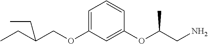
C(OC1=CC=CC(OC(CN)C)=C1)C(CC)CC
